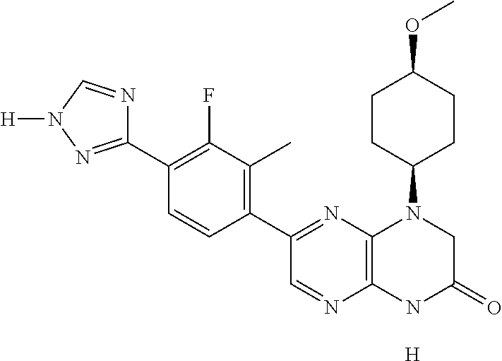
C12=C(NC(=O)CN1C1CCC(OC)CC1)N=CC(C1=C(C)C(F)=C(C3=NN([H])C=N3)C=C1)=N2.[H]
